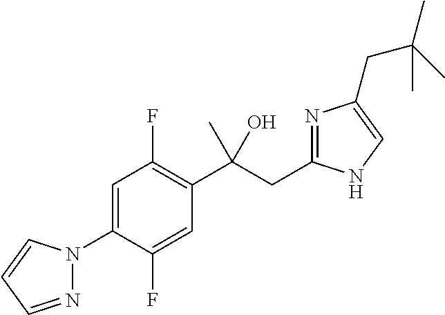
C1=C(N2N=CC=C2)C(F)=CC(C(CC2=NC(CC(C)(C)C)=CN2)(O)C)=C1F
